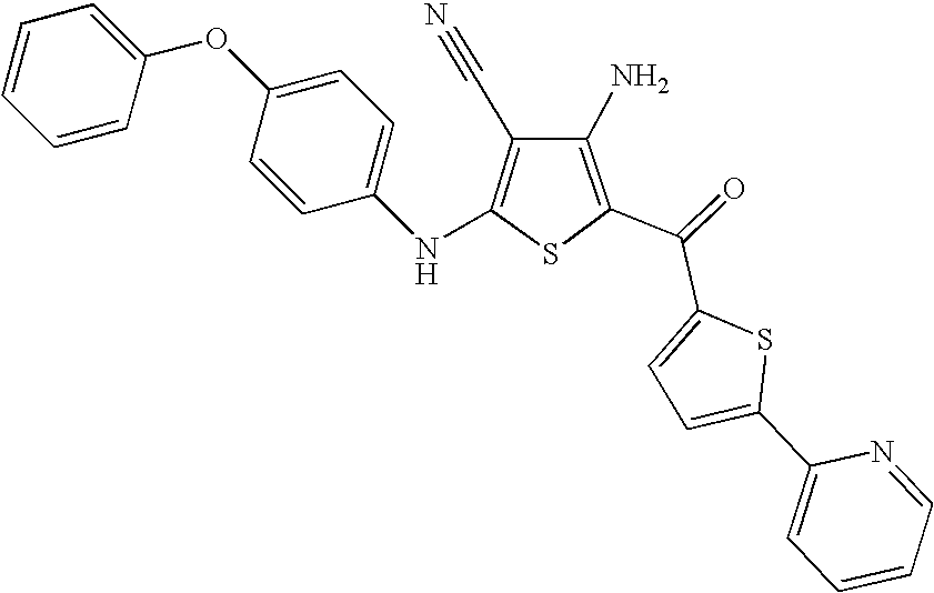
N(C1=C(C#N)C(N)=C(C(C2=CC=C(C3=CC=CC=N3)S2)=O)S1)C1=CC=C(OC2=CC=CC=C2)C=C1
